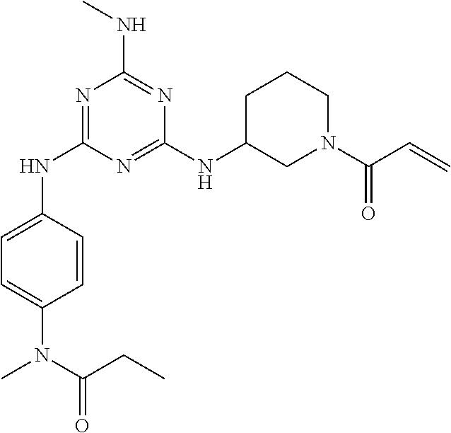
N1=C(NC2=CC=C(N(C(CC)=O)C)C=C2)N=C(NC2CN(C(C=C)=O)CCC2)N=C1NC
